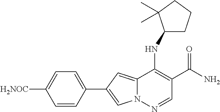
C1(C2=CN3C(=C2)C(NC2CCCC2(C)C)=C(C(N)=O)C=N3)=CC=C([H2NOC])C=C1
